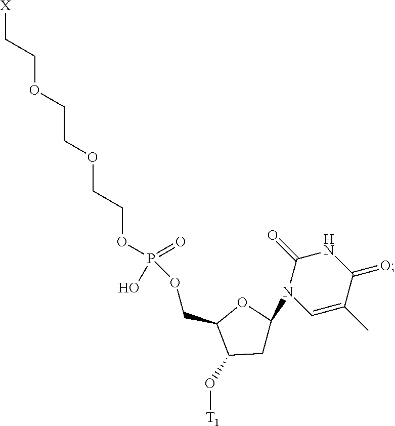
[X]CCOCCOCCOP(OCC1C(O[T1])CC(N2C=C(C)C(=O)NC2=O)O1)(O)=O
